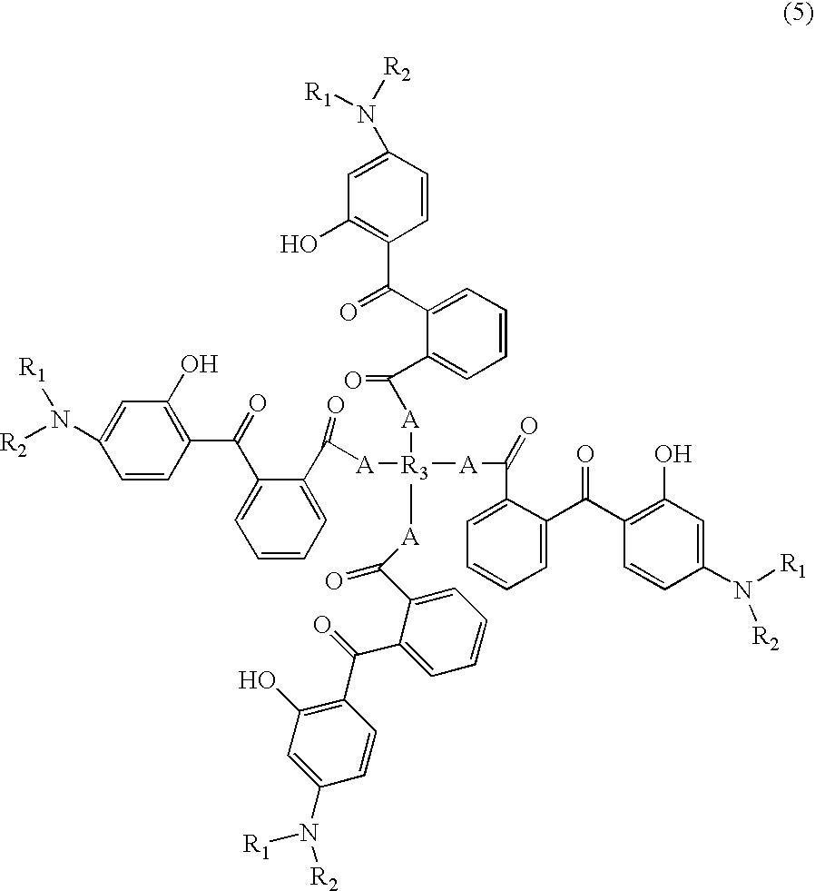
C1=CC(C(=O)C2=CC=CC=C2C([A][R3]([A]C(C2=CC=CC=C2C(=O)C2=C(O)C=C(N([R2])[R1])C=C2)=O)([A]C(C2=CC=CC=C2C(C2=C(O)C=C(N([R1])[R2])C=C2)=O)=O)[A]C(C2=CC=CC=C2C(C2=C(O)C=C(N([R2])[R1])C=C2)=O)=O)=O)=C(O)C=C1N([R2])[R1]
